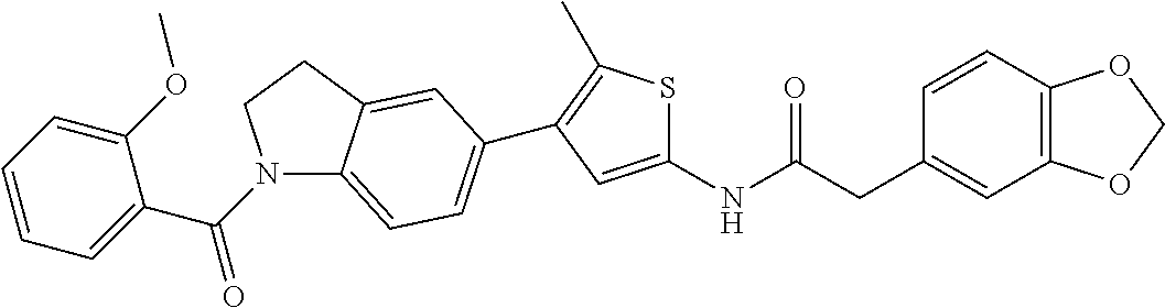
C1=CC2=C(C=C1CC(=O)NC1=CC(C3=CC=C4N(C(=O)C5=CC=CC=C5OC)CCC4=C3)=C(C)S1)OCO2
